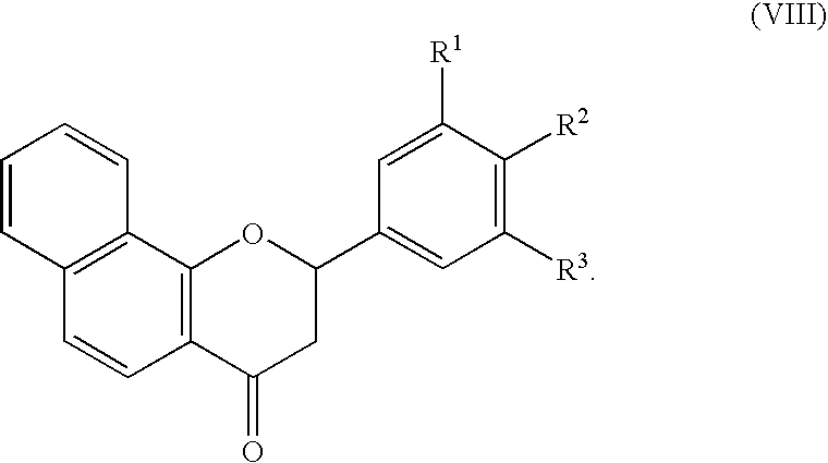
C1=CC2=C(C3=C1C(=O)CC(C1=CC([R3])=C([R2])C([R1])=C1)O3)C=CC=C2
